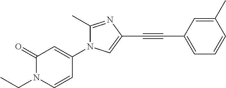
C1(=O)N(CC)C=CC(N2C(C)=NC(C#CC3=CC=CC(C)=C3)=C2)=C1
